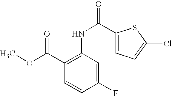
C1(NC(=O)C2=CC=C(Cl)S2)=C(C(OC)=O)C=CC(F)=C1
